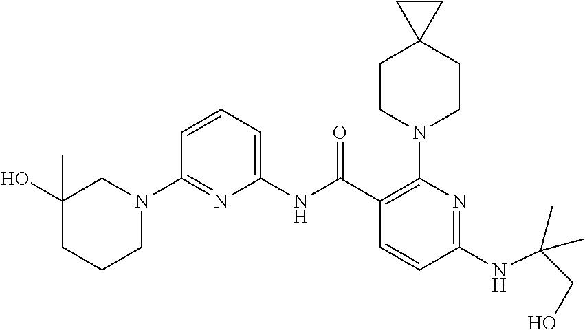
C1(NC(C2=C(N3CCC4(CC3)CC4)N=C(NC(CO)(C)C)C=C2)=O)=CC=CC(N2CC(O)(C)CCC2)=N1
